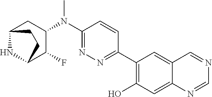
C1(N(C2=NN=C(C3=C(O)C=C4C(=C3)C=NC=N4)C=C2)C)CC2NC(C1F)CC2
